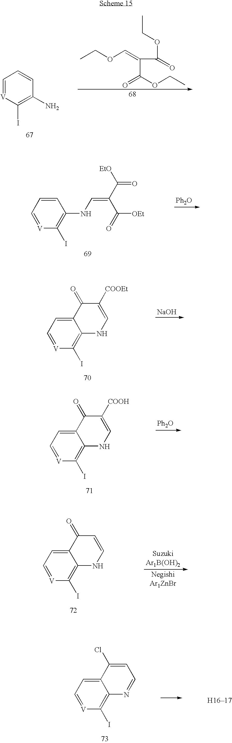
C1=[V]C(I)=C(N)C=C1.CCOC(=O)C(C(=O)OCC)=COCC.C1=CC=[V]C(I)=C1NC=C(C([OEt])=O)C([EtO])=O.[Ph2O].C12=CC=[V]C(I)=C1NC=C([COOEt])C2=O.[NaOH].C12=CC=[V]C(I)=C1NC=C([COOH])C2=O.[Ph2O].C12=CC=[V]C(I)=C1NC=CC2=O.C12=CC=[V]C(I)=C1N=CC=C2Cl
